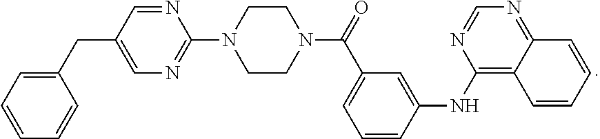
C1=NC(N2CCN(C(=O)C3=CC=CC(NC4=C5C(=NC=N4)C=CC=C5)=C3)CC2)=NC=C1CC1=CC=CC=C1
